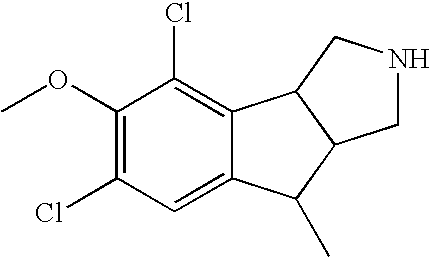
C1(OC)=C(Cl)C=C2C(=C1Cl)C1C(C2C)CNC1
